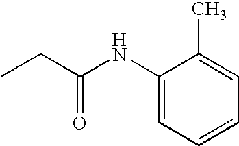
C1(NC(CC)=O)=CC=CC=C1C
